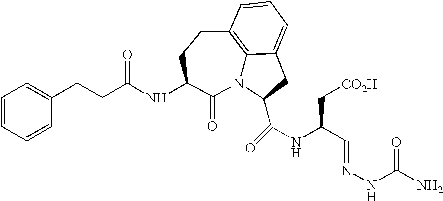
N12C3=C(CCC(NC(CCC4=CC=CC=C4)=O)C1=O)C=CC=C3CC2C(NC(C=NNC(N)=O)C[CO2H])=O
